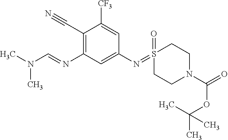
C1(C#N)=C(N=CN(C)C)C=C(N=S2(=O)CCN(C(=O)OC(C)(C)C)CC2)C=C1[CF3]
